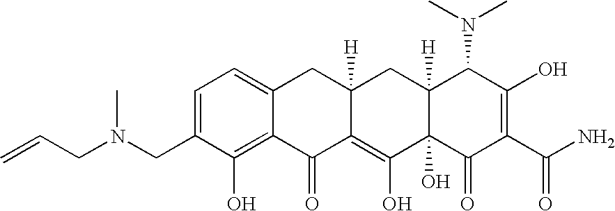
N(CC1=CC=C2C(=C1O)C(=O)C1=C(O)C3(O)C([H])(CC1([H])C2)C(N(C)C)C(O)=C(C(N)=O)C3=O)(CC=C)C
